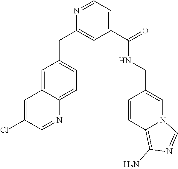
C1=NC(CC2=CC=C3C(=C2)C=C(Cl)C=N3)=CC(C(=O)NCC2=CN3C(=C(N)N=C3)C=C2)=C1
